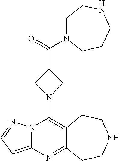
C12=C(N3CC(C(=O)N4CCNCCC4)C3)N3C(=CC=N3)N=C1CCNCC2
